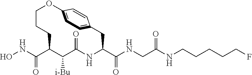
ONC(C1C([i-Bu])C(=O)NC(C(NCC(NCCCCCF)=O)=O)CC2=CC=C(OCCC1)C=C2)=O
